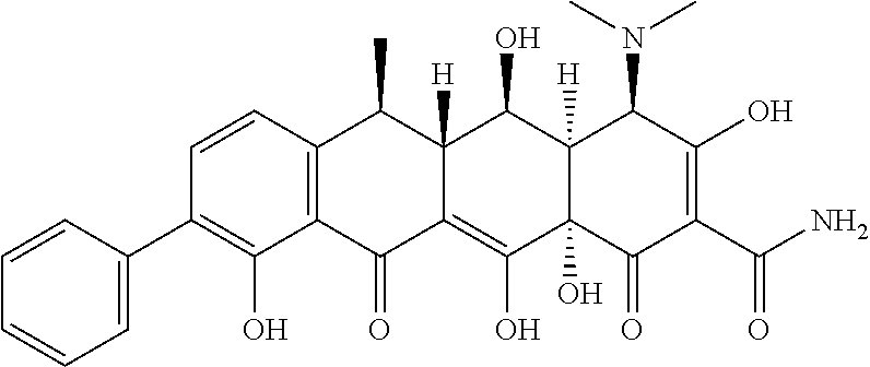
C1=CC2=C(C(O)=C1C1=CC=CC=C1)C(=O)C1=C(O)C3(O)C([H])(C(O)C1([H])C2C)C(N(C)C)C(O)=C(C(N)=O)C3=O
